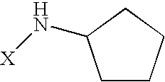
C1CCCC1N[X]
